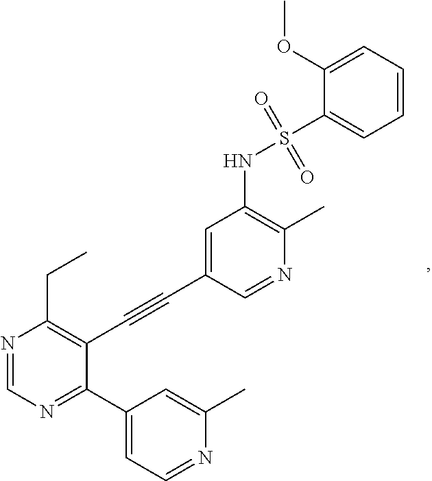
N1=CN=C(C2=CC=NC(C)=C2)C(C#CC2=CC(NS(=O)(=O)C3=CC=CC=C3OC)=C(C)N=C2)=C1CC
